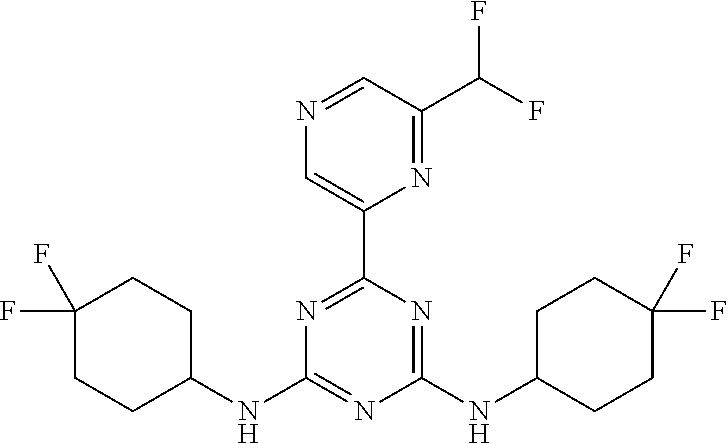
C1(NC2=NC(NC3CCC(F)(F)CC3)=NC(C3=CN=CC(C(F)F)=N3)=N2)CCC(F)(F)CC1
